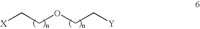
[X]CCOCC[Y]
